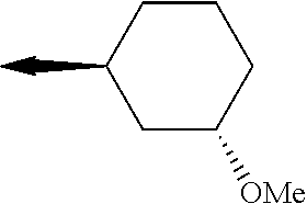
C1C([OMe])CCCC1C
